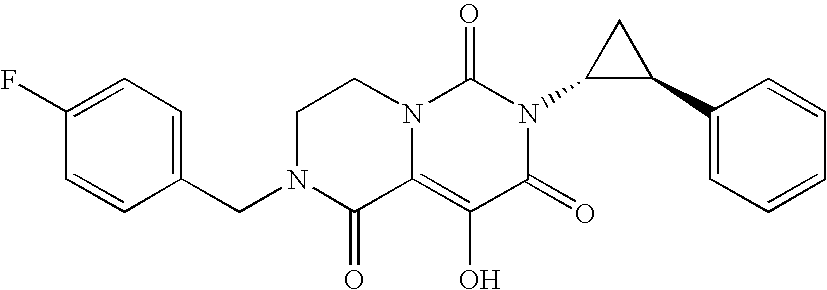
C1(CN2C(=O)C3=C(O)C(=O)N(C4C(C5=CC=CC=C5)C4)C(=O)N3CC2)=CC=C(F)C=C1
